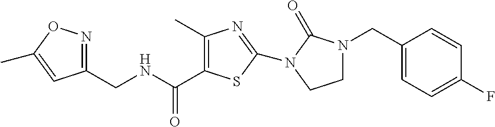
C1(CNC(=O)C2=C(C)N=C(N3C(=O)N(CC4=CC=C(F)C=C4)CC3)S2)=NOC(C)=C1
